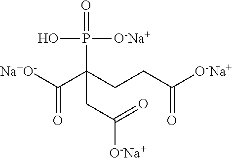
[Na+O-]C(C(CCC([O-Na+])=O)(CC(=O)[O-Na+])P(=O)([O-Na+])O)=O
